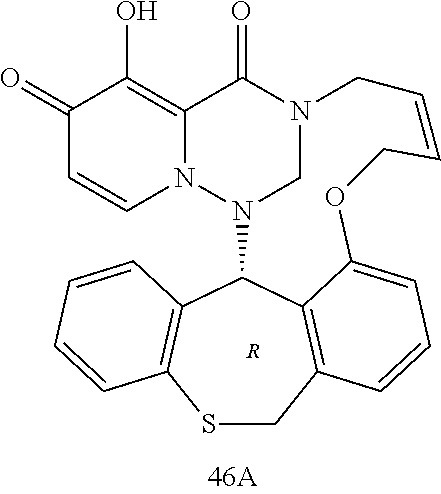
N12CN(C3C4=C(SCC5=C3C(=CC=C5)OCC=CC1)C=CC=C4)N1C=CC(=O)C(O)=C1C2=O.[R]
